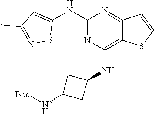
N1=C(NC2=CC(C)=NS2)N=C2C(=C1NC1CC(N[Boc])C1)SC=C2
